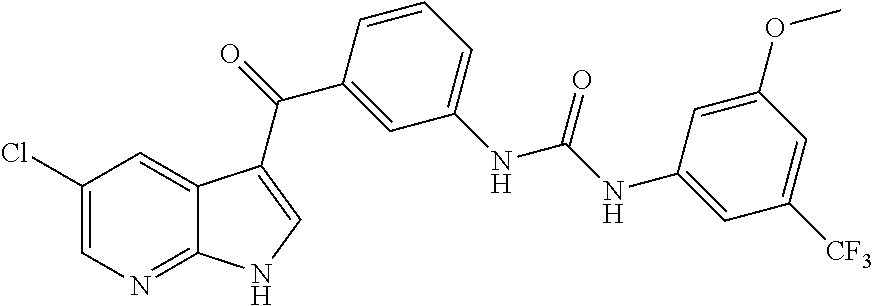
C1(Cl)=CN=C2C(=C1)C(C(=O)C1=CC(NC(NC3=CC([CF3])=CC(OC)=C3)=O)=CC=C1)=CN2
